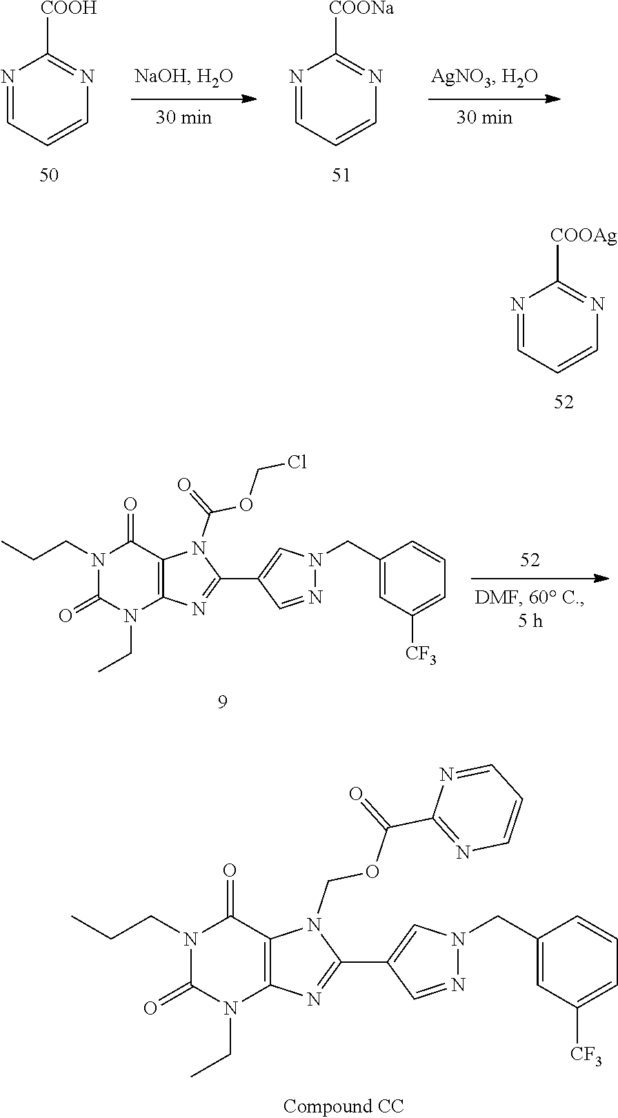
N1=CC=CN=C1[COONa].N1=CC=CN=C1[COOH].N1=CC=CN=C1[COOAg].N1(CC)C(=O)N(CCC)C(=O)C2=C1N=C(C1=CN(CC3=CC([CF3])=CC=C3)N=C1)N2C(=O)OCCl.N1(CC)C(=O)N(CCC)C(=O)C2=C1N=C(C1=CN(CC3=CC([CF3])=CC=C3)N=C1)N2COC(C1=NC=CC=N1)=O
